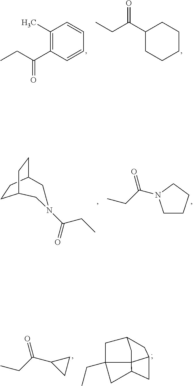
C1(C)=C(C(CC)=O)C=CC=C1.C1(C(CC)=O)CCCCC1.C(CC)(=O)N1CC2CCC(CC2)C1.C1CCCN1C(=O)CC.C1(C(=O)CC)CC1.C1C2CC34C(CC3C2)CC14CC
